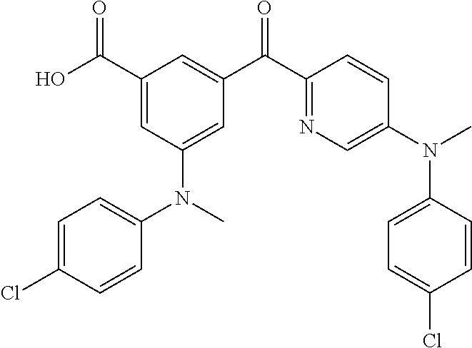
C1(C(O)=O)=CC(N(C2=CC=C(Cl)C=C2)C)=CC(C(C2=NC=C(N(C)C3=CC=C(Cl)C=C3)C=C2)=O)=C1
